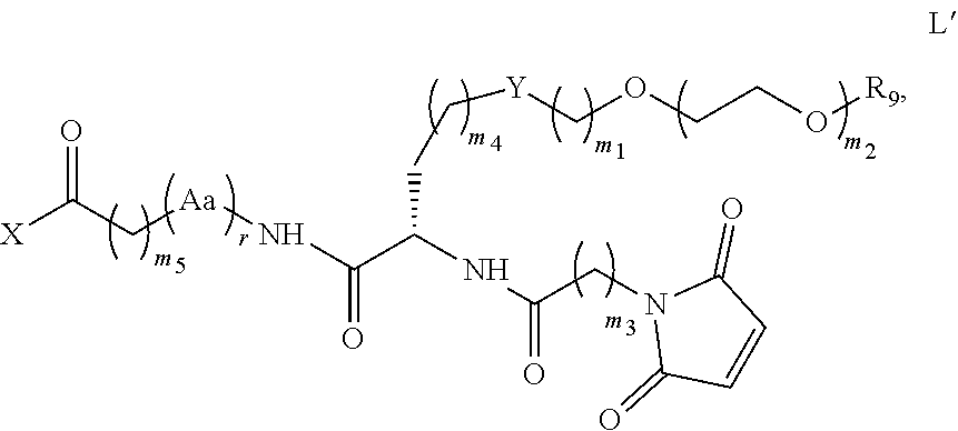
N(C(C(NC(=O)CN1C(=O)C=CC1=O)CC[Y]COCCO[R9])=O)[Aa]CC([X])=O
